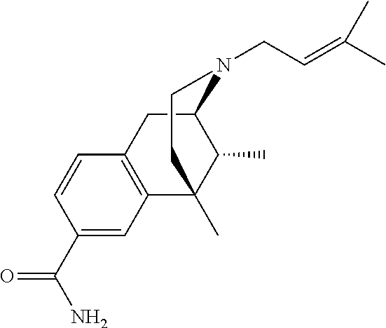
C1(C(N)=O)=CC2=C(C=C1)CC1C(C)C2(C)CCN1CC=C(C)C
